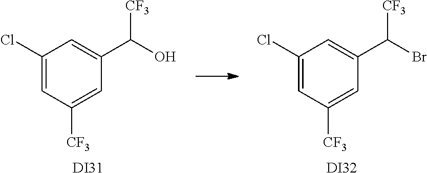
C1(Cl)=CC([CF3])=CC(C(Br)[CF3])=C1.[DI32].C1(Cl)=CC([CF3])=CC(C(O)[CF3])=C1.[DI31]
